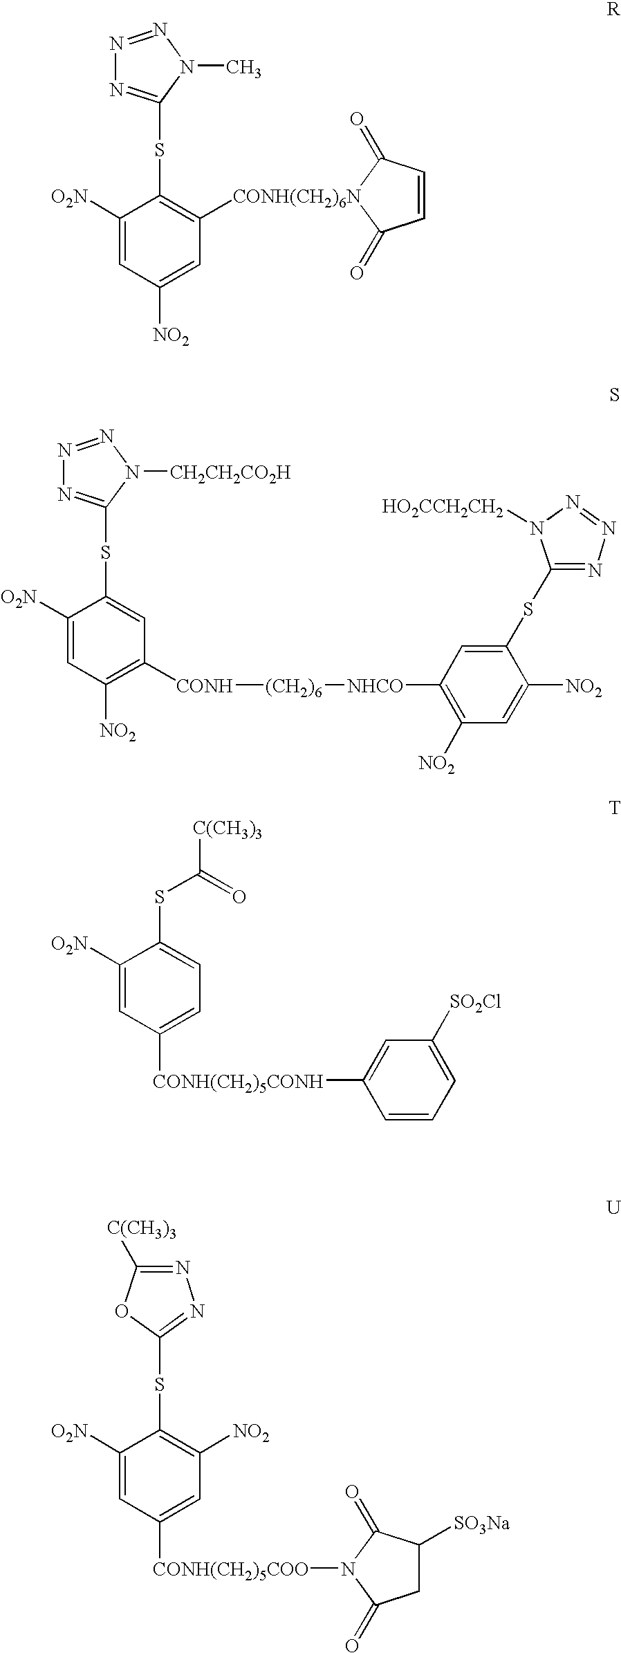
N1=NN(C)C(SC2=C([CONH(CH2)6N]3C(=O)C=CC3=O)C=C([NO2])C=C2[O2N])=N1.N1=NN([CH2CH2CO2H])C(SC2=CC([CONH][(CH2)6][NHCO]C3=C([NO2])C=C([NO2])C(SC4=NN=NN4[HO2CCH2CH2])=C3)=C([NO2])C=C2[O2N])=N1.C1([O2N])=CC([CONH(CH2)5CONH]C2=CC([SO2Cl])=CC=C2)=CC=C1SC([C(CH3)3])=O.N1=C([C(CH3)3])OC(SC2=C([NO2])C=C([CONH(CH2)5COO]N3C(=O)CC([SO3Na])C3=O)C=C2[O2N])=N1
